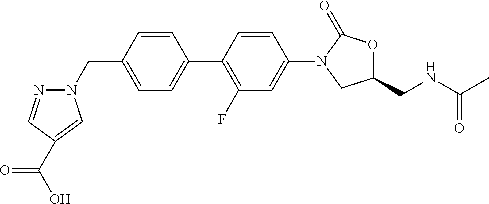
C1=C(CN2N=CC(C(O)=O)=C2)C=CC(C2=C(F)C=C(N3CC(CNC(C)=O)OC3=O)C=C2)=C1
